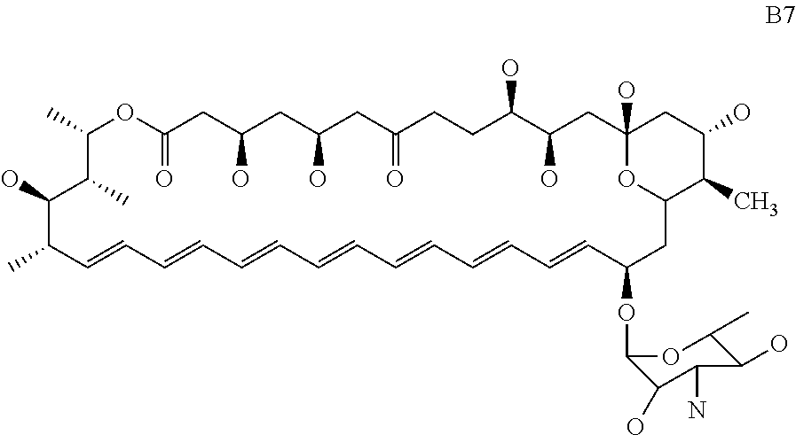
CC1OC(=O)CC(O)CC(O)CC(=O)CCC(O)C(O)CC2(O)CC(O)C(C)C(CC(OC3C(O)C(N)C(O)C(C)O3)C=CC=CC=CC=CC=CC=CC=CC(C)C(O)C1C)O2
